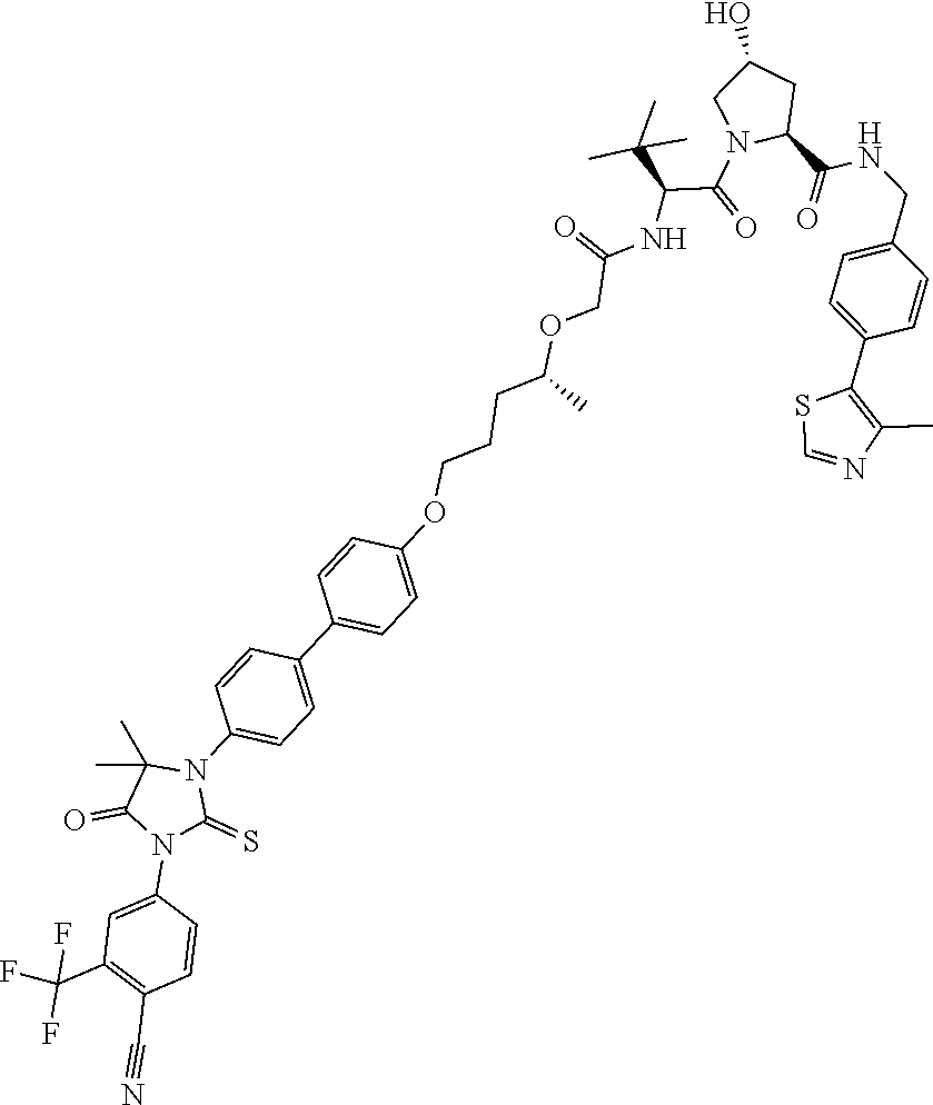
C1=C(N2C(=S)N(C3=CC=C(C4=CC=C(OCCCC(OCC(=O)NC(C(C)(C)C)C(=O)N5CC(O)CC5C(NCC5=CC=C(C6=C(C)N=CS6)C=C5)=O)C)C=C4)C=C3)C(C)(C)C2=O)C=CC(C#N)=C1C(F)(F)F
